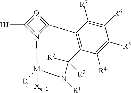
C12=C(C([R4])=C([R5])C([R6])=C1[R7])C([R2])([R3])N([R1])[M]([Xn+1])([Ly])N1=C([HJ])=[Q]=C=12
